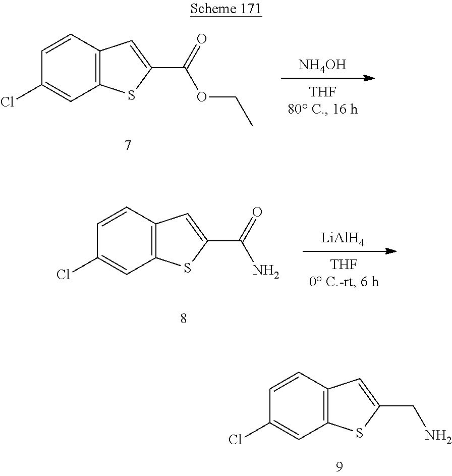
C12=C(C=CC(Cl)=C1)C=C(C(=O)OCC)S2.[NH4OH].C12=C(C=CC(Cl)=C1)C=C(C(=O)N)S2.[LiAlH4].C12=C(C=CC(Cl)=C1)C=C(CN)S2
